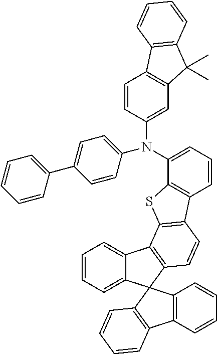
C1=CC=C2C(=C1)C1=C(C=CC3=C1SC1=C3C=CC=C1N(C1=CC=C(C3=CC=CC=C3)C=C1)C1=CC3=C(C=C1)C1=C(C3(C)C)C=CC=C1)C21C2=C(C=CC=C2)C2=C1C=CC=C2
